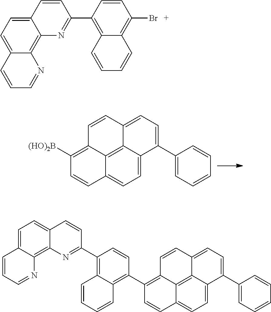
C1=C2C3=C4C(=C1)C=CC([(HO)2B])=C4C=CC3=CC=C2C1=CC=CC=C1.C1=CC(C2=NC3=C4C(=CC=C3C=C2)C=CC=N4)=C2C(=C1Br)C=CC=C2.C1=C2C3=C4C(=C1)C=CC(C1=C5C(=C(C6=NC7=C8C(=CC=C7C=C6)C=CC=N8)C=C1)C=CC=C5)=C4C=CC3=CC=C2C1=CC=CC=C1
